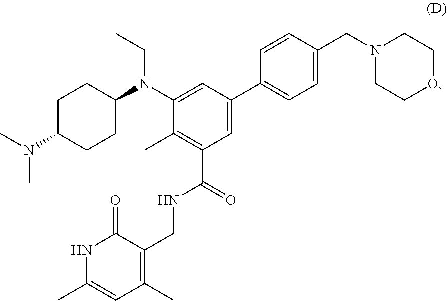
C(C)N(C1=CC(C2=CC=C(CN3CCOCC3)C=C2)=CC(C(NCC2=C(C)C=C(C)NC2=O)=O)=C1C)C1CCC(N(C)C)CC1
